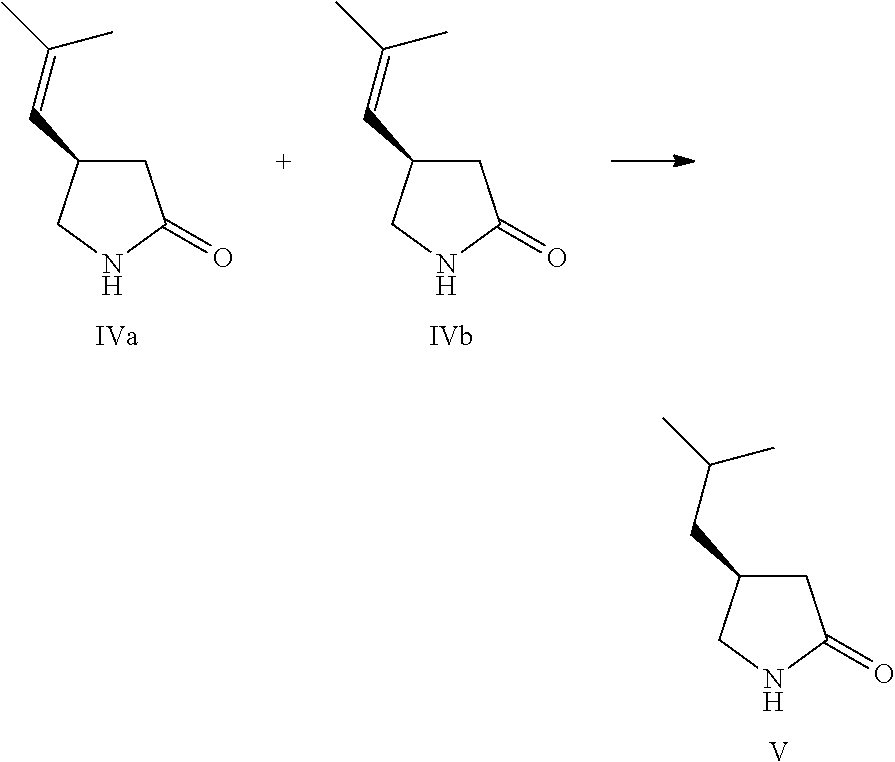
C1C(C=C(C)C)CNC1=O.C1C(C=C(C)C)CNC1=O.C1C(CC(C)C)CNC1=O.[V]
